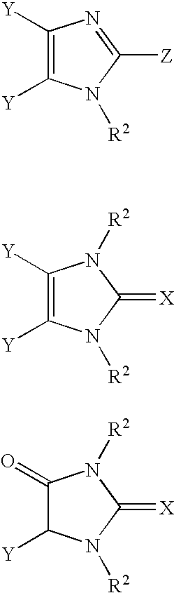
C1([Y])=C([Y])N([R2])C([Z])=N1.C1([Y])=C([Y])N([R2])C(=[X])N1[R2].C1(=O)C([Y])N([R2])C(=[X])N1[R2]
